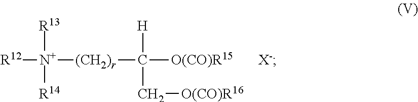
[R12][N+]([R13])([R14])[(CH2)r]C([O(CO)R15])([H])C[O(CO)R16].[X-]
